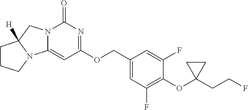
C1=C(COC2=NC(=O)N3C(=C2)N2C([H])(C3)CCC2)C=C(F)C(OC2(CCF)CC2)=C1F
